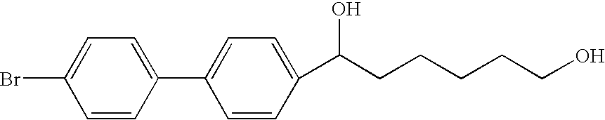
C1=CC(C2=CC=C(C(CCCCCO)O)C=C2)=CC=C1Br
